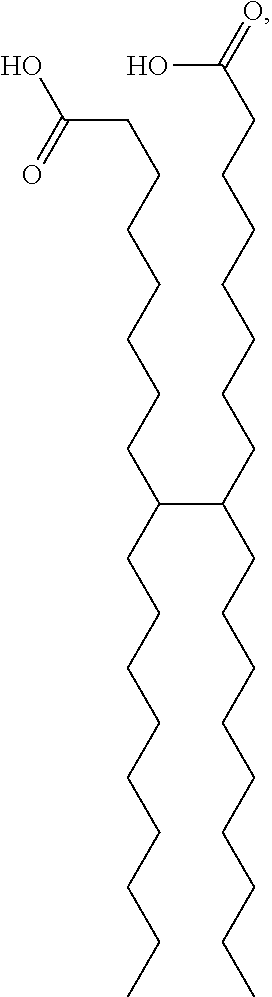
C(CCCCCCC(CCCCCCCCC)C(CCCCCCCC(O)=O)CCCCCCCCC)C(O)=O
